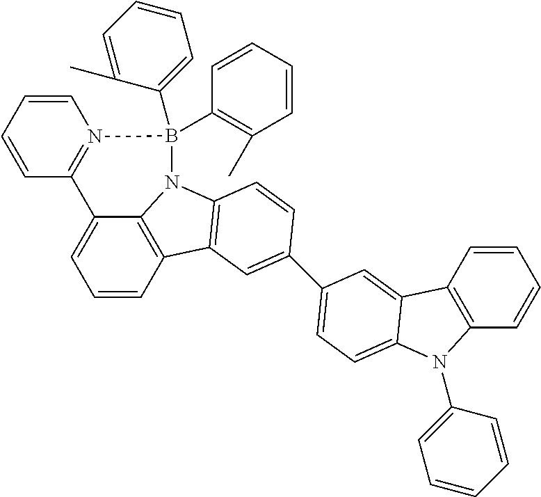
C1=CC2=C3C(=C1)C1=N(C=CC=C1)B(C1=C(C)C=CC=C1)(C1=CC=CC=C1C)N3C1=C2C=C(C2=CC=C3C(=C2)C2=C(C=CC=C2)N3C2=CC=CC=C2)C=C1
